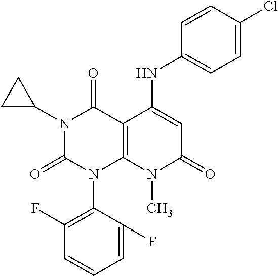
C1=C(F)C(N2C3=C(C(=O)N(C4CC4)C2=O)C(NC2=CC=C(Cl)C=C2)=CC(=O)N3C)=C(F)C=C1
